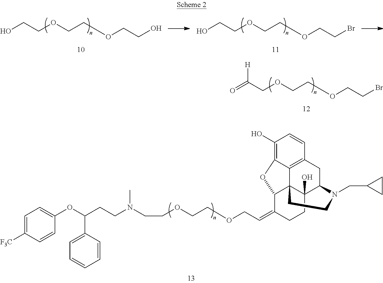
OCCOCCOCCO.OCCOCCOCCBr.O=C(COCCOCCBr)[H].C1=C([F3C])C=CC(OC(CCN(CCOCCOCC=C2CCC3(O)C45C2OC2=C(O)C=CC(=C42)CC3N(CC2CC2)CC5)C)C2=CC=CC=C2)=C1
